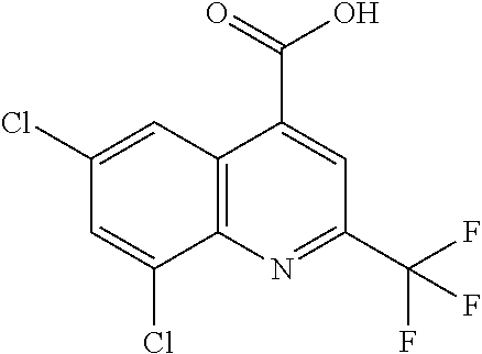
C12=C(N=C(C(F)(F)F)C=C1C(=O)O)C(Cl)=CC(Cl)=C2
